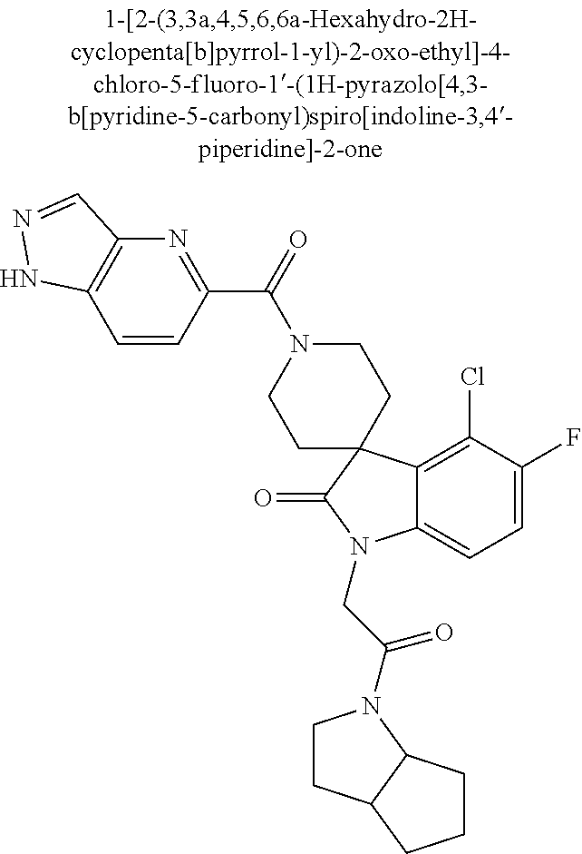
C12=C(Cl)C(F)=CC=C1N(CC(=O)N1CCC3C1CCC3)C(=O)C21CCN(C(=O)C2=NC3=C(C=C2)NN=C3)CC1
